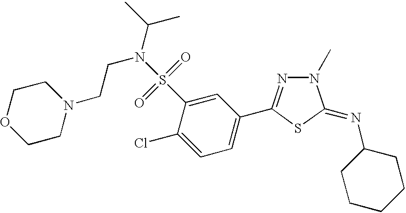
C1CN(CCN(C(C)C)S(C2=CC(C3=NN(C)C(=NC4CCCCC4)S3)=CC=C2Cl)(=O)=O)CCO1
